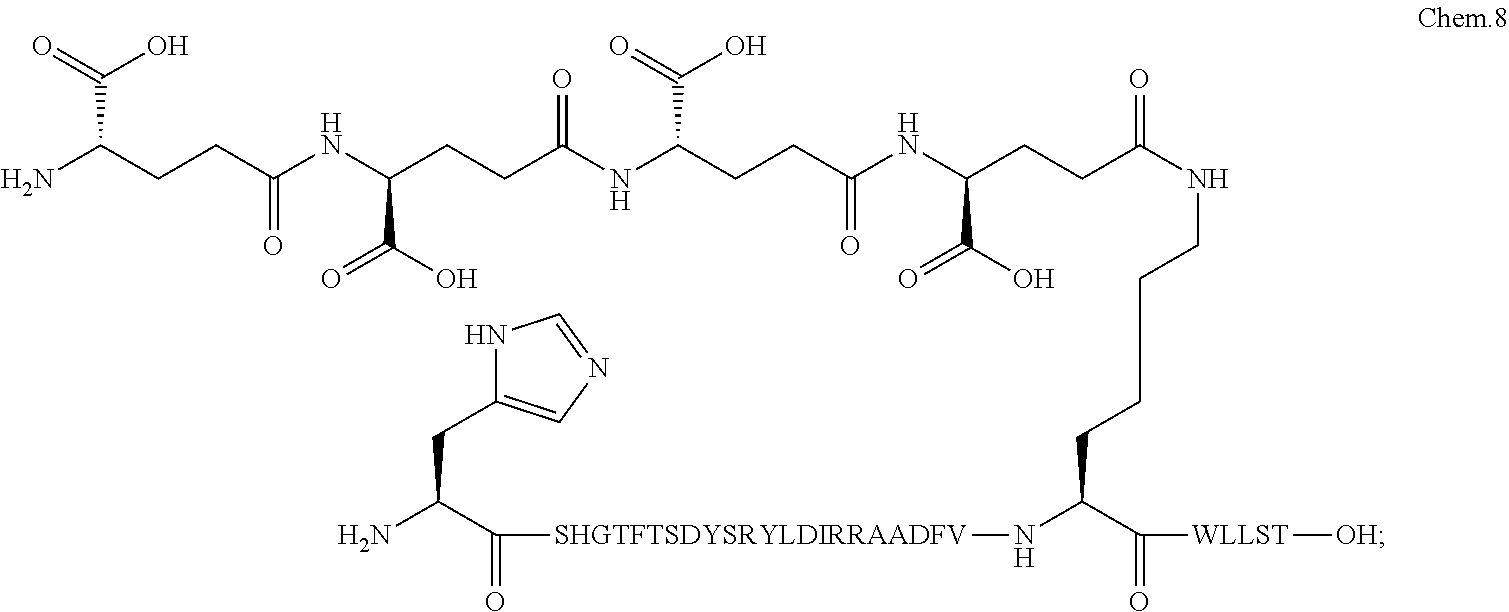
NC(CCC(NC(CCC(NC(CCC(NC(CCC(NCCCCC(C([WLLST][OH])=O)N[SHGTFTSDYSRYLDIRRAADFV]C(C(N)CC1=CN=CN1)=O)=O)C(=O)O)=O)C(O)=O)=O)C(=O)O)=O)C(O)=O
